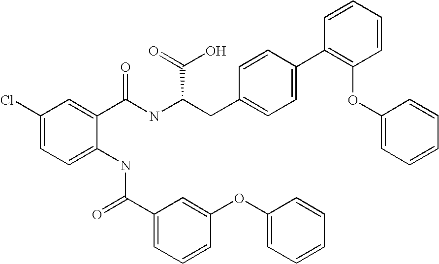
C1(Cl)=CC=C(NC(C2=CC=CC(OC3=CC=CC=C3)=C2)=O)C(C(NC(CC2=CC=C(C3=C(OC4=CC=CC=C4)C=CC=C3)C=C2)C(=O)O)=O)=C1
